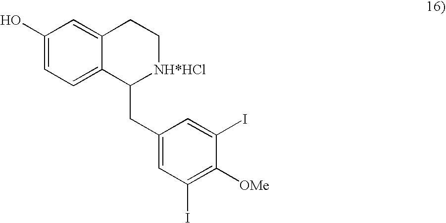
C1(O)=CC=C2C(=C1)CC[NH*HCl]C2CC1=CC(I)=C([OMe])C(I)=C1
